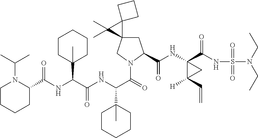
N(C(C(NC(C(=O)N1CC2(CC1C(=O)NC1(C(=O)NS(=O)(=O)N(CC)CC)C(C=C)([H])C1)C1(C2(C)C)CCC1)C1(C)CCCCC1)=O)C1(C)CCCCC1)C(C1N(C(C)C)CCCC1)=O
